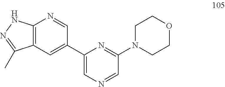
C12=C(C=C(C3=CN=CC(N4CCOCC4)=N3)C=N1)C(C)=NN2
